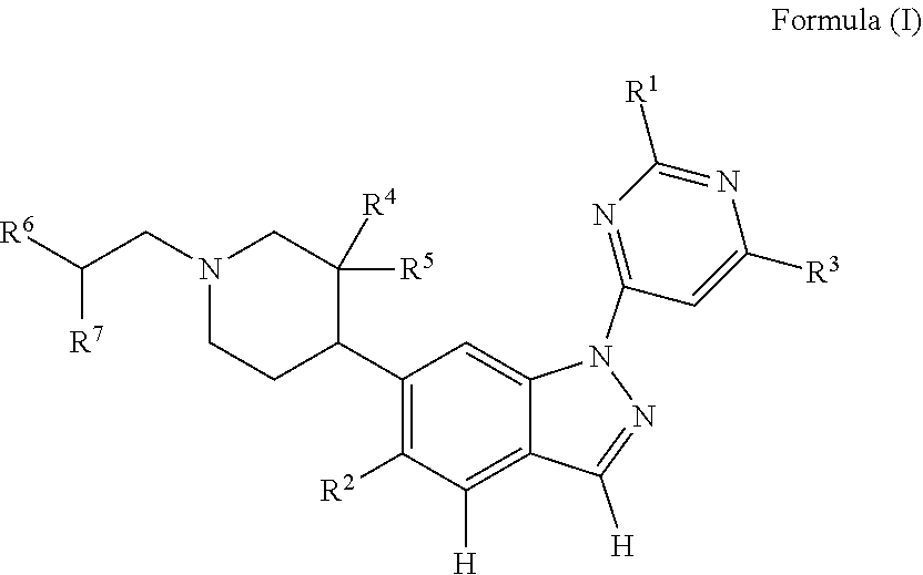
C1(C2CCN(CC([R6])[R7])CC2([R5])[R4])=C([R2])C([H])=C2C(=C1)N(C1=NC([R1])=NC([R3])=C1)N=C2[H]
